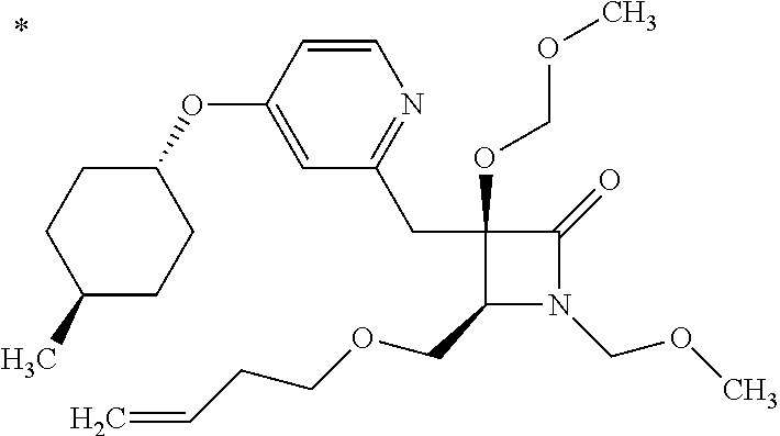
C1(COCCC=C)N(COC)C(=O)C1(CC1=NC=CC(OC2CCC(C)CC2)=C1)OCOC
